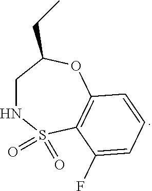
C1NS(=O)(=O)C2=C(OC1CC)C=CC=C2F
